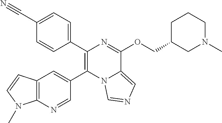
C1(C2=CC=C(C#N)C=C2)=C(C2=CC3=C(N=C2)N(C)C=C3)N2C(=CN=C2)C(OCC2CCCN(C)C2)=N1
